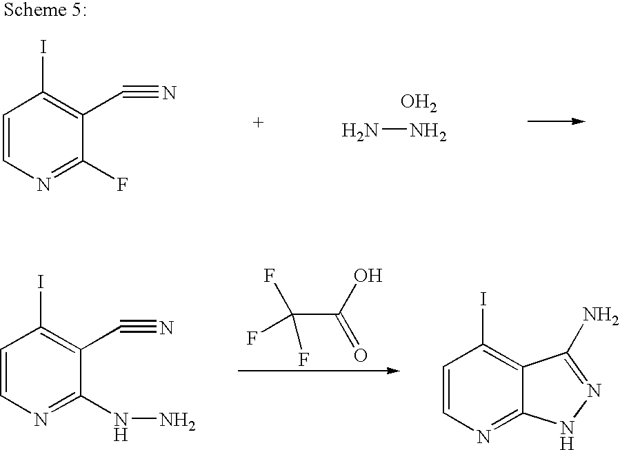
NN.O.C1=CN=C(F)C(C#N)=C1I.C(C(O)=O)(F)(F)F.C1=CN=C(NN)C(C#N)=C1I.C1=CN=C2C(=C1I)C(N)=NN2
